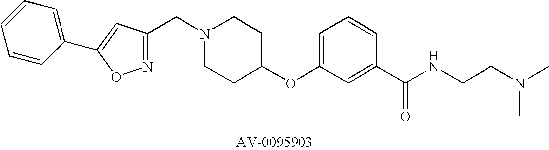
C(N1CCC(OC2=CC=CC(C(=O)NCCN(C)C)=C2)CC1)C1=NOC(C2=CC=CC=C2)=C1
